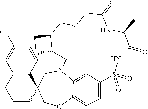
C1(Cl)=CC2=C(C=C1)C1(CCC2)CN2C3=CC(=CC=C3OC1)S(=O)(=O)NC(=O)C(C)NC(=O)COCC1CCC1C2
